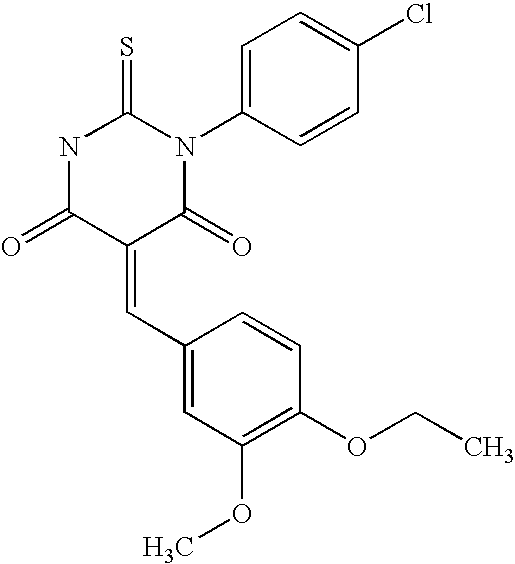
N1C(=O)C(=CC2=CC(OC)=C(OCC)C=C2)C(=O)N(C2=CC=C(Cl)C=C2)C1=S
